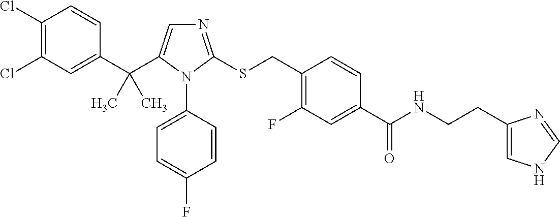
C1(Cl)=C(Cl)C=C(C(C2=CN=C(SCC3=C(F)C=C(C(NCCC4=CNC=N4)=O)C=C3)N2C2=CC=C(F)C=C2)(C)C)C=C1
